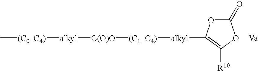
C1(=O)OC([alkyl][(C1C4)][C(O)O][alkyl][(C0C4)]C)=C([R10])O1
